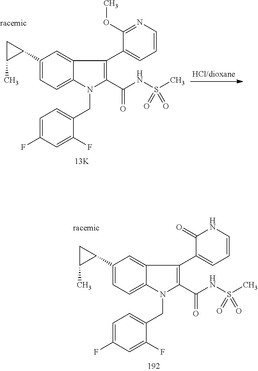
C1(C2CC2C)=CC=C2C(=C1)C(C1=CC=CN=C1OC)=C(C(NS(C)(=O)=O)=O)N2CC1=CC=C(F)C=C1F.C1(C2CC2C)=CC=C2C(=C1)C(C1=CC=CNC1=O)=C(C(NS(C)(=O)=O)=O)N2CC1=CC=C(F)C=C1F
